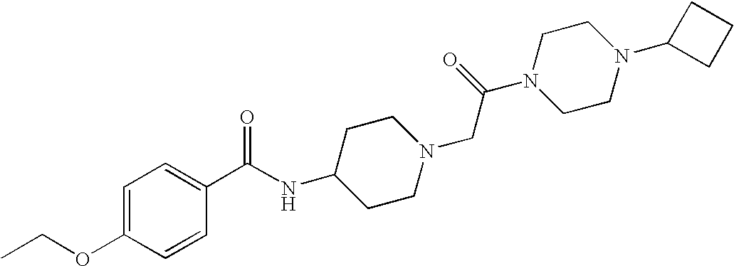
O(C1=CC=C(C(NC2CCN(CC(N3CCN(C4CCC4)CC3)=O)CC2)=O)C=C1)CC
